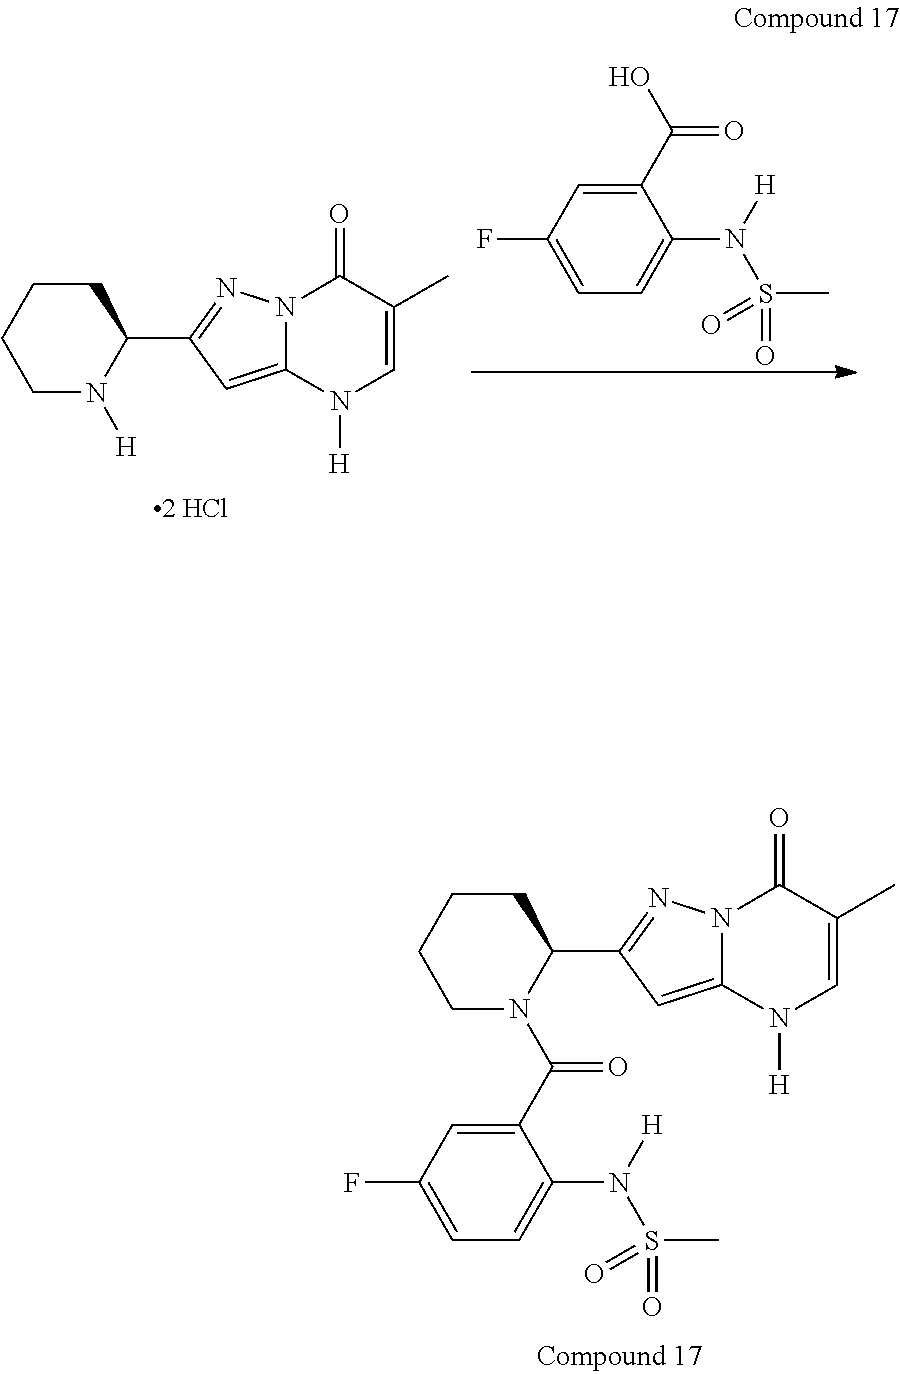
C1N([H])C(C2=NN3C(=C2)N([H])C=C(C)C3=O)CCC1.C1=C(F)C=C(C(O)=O)C(N([H])S(=O)(=O)C)=C1.C1N(C(C2=CC(F)=CC=C2N(S(C)(=O)=O)[H])=O)C(C2=NN3C(=C2)N([H])C=C(C)C3=O)CCC1
